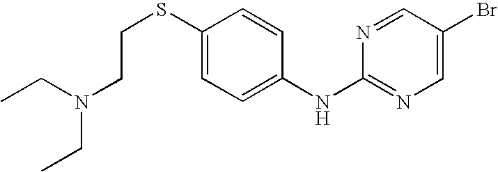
N1=CC(Br)=CN=C1NC1=CC=C(SCCN(CC)CC)C=C1
